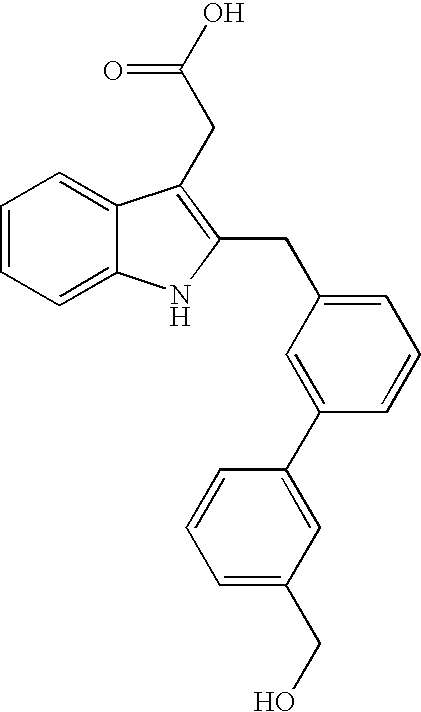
C1=CC=C2C(=C1)C(CC(=O)O)=C(CC1=CC=CC(C3=CC(CO)=CC=C3)=C1)N2
